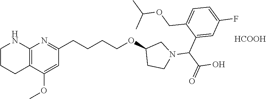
[HCOOH].C1=C(OC)C2=C(N=C1CCCCOC1CCN(C(C3=CC(F)=CC=C3COC(C)C)C(O)=O)C1)NCCC2
